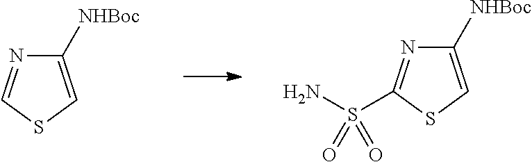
C1([NHBoc])=CSC=N1.C1([NHBoc])=CSC(S(N)(=O)=O)=N1
